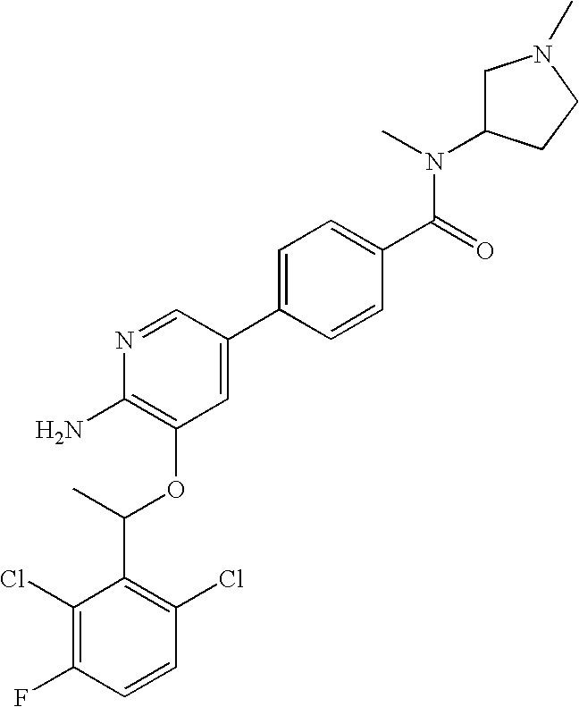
C1(Cl)=C(F)C=CC(Cl)=C1C(C)OC1=C(N)N=CC(C2=CC=C(C(=O)N(C)C3CN(C)CC3)C=C2)=C1
